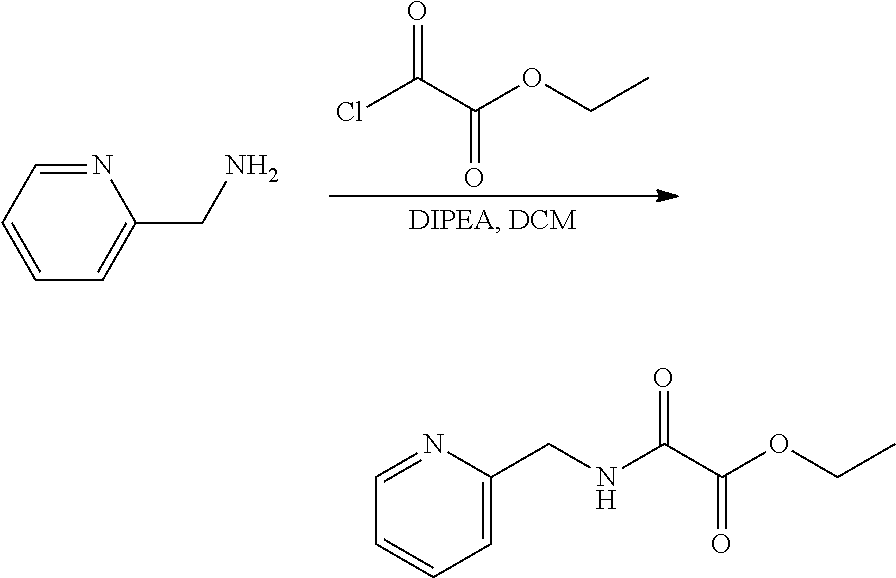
N1=CC=CC=C1CN.ClC(C(OCC)=O)=O.C1=CC=C(CNC(C(OCC)=O)=O)N=C1
